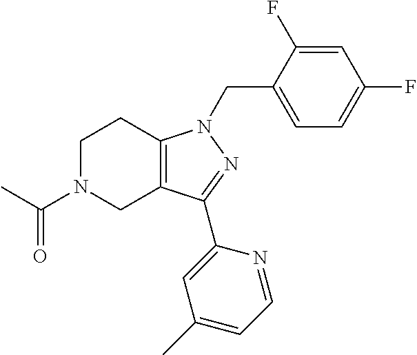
C1N(C(C)=O)CC2=C(C1)N(CC1=CC=C(F)C=C1F)N=C2C1=CC(C)=CC=N1
